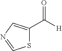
C([H])(=O)C1=CN=CS1
